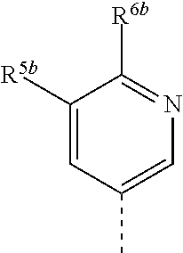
C1([R5b])=CC(C)=CN=C1[R6b]
